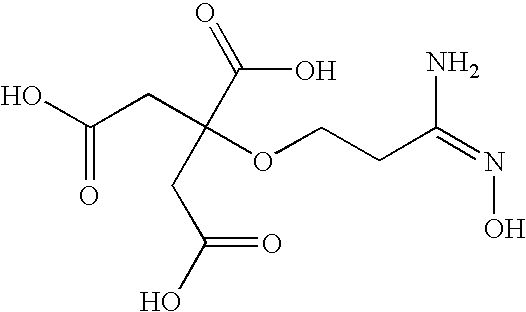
OC(CC(OCCC(=NO)N)(C(=O)O)CC(O)=O)=O
